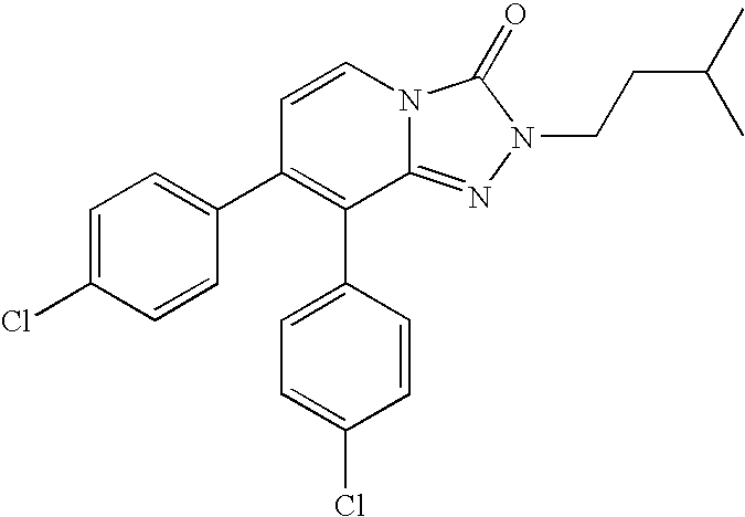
C1=CN2C(=NN(CCC(C)C)C2=O)C(C2=CC=C(Cl)C=C2)=C1C1=CC=C(Cl)C=C1
